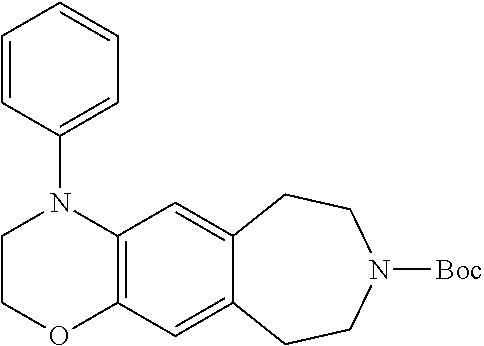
C1(N2CCOC3=C2C=C2C(=C3)CCN([Boc])CC2)=CC=CC=C1
